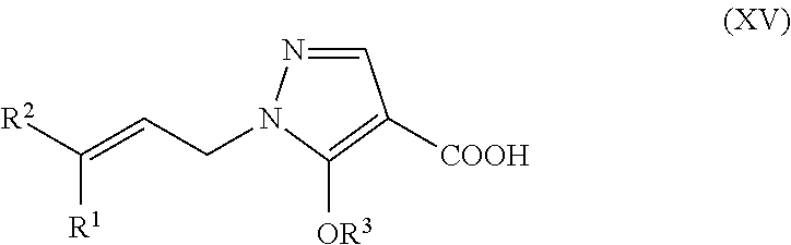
[OR3]C1=C([COOH])C=NN1CC=C([R2])[R1]
